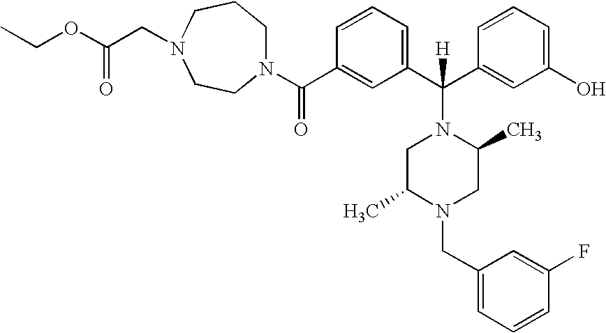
N1(C(C2=CC(C(C3=CC(O)=CC=C3)(N3CC(C)N(CC4=CC=CC(F)=C4)CC3C)[H])=CC=C2)=O)CCCN(CC(OCC)=O)CC1
